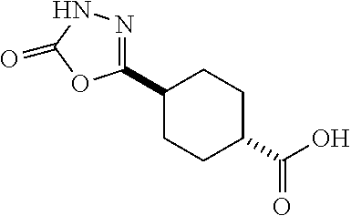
C1(C2CCC(C(O)=O)CC2)=NNC(=O)O1
